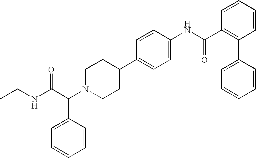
C1(C2=CC=C(NC(C3=C(C4=CC=CC=C4)C=CC=C3)=O)C=C2)CCN(C(C(NCC)=O)C2=CC=CC=C2)CC1
